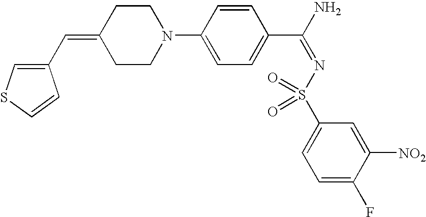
C1(C=C2CCN(C3=CC=C(C(N)=NS(C4=CC=C(F)C([NO2])=C4)(=O)=O)C=C3)CC2)=CSC=C1
